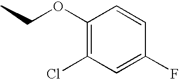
CCOC1=C(Cl)C=C(F)C=C1
